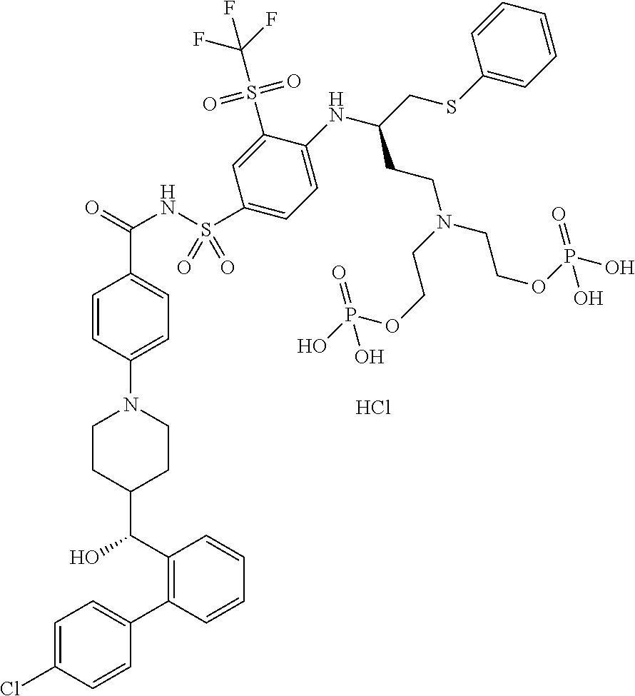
C1=C(Cl)C=CC(C2=C(C(O)C3CCN(C4=CC=C(C(=O)NS(C5=CC=C(NC(CCN(CCOP(=O)(O)O)CCOP(=O)(O)O)CSC6=CC=CC=C6)C(S(=O)(=O)C(F)(F)F)=C5)(=O)=O)C=C4)CC3)C=CC=C2)=C1.Cl
